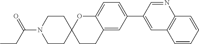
C1=CC=CC2=C1C=C(C1=CC=C3C(=C1)CCC1(O3)CCN(C(CC)=O)CC1)C=N2
